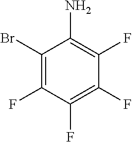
C1(Br)=C(F)C(F)=C(F)C(F)=C1N
